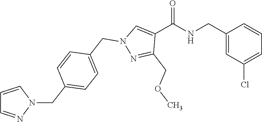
C1(CNC(C2=CN(CC3=CC=C(CN4C=CC=N4)C=C3)N=C2COC)=O)=CC(Cl)=CC=C1
